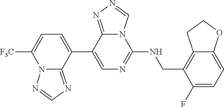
C1(C2=CC=C([F3C])N3C2=NC=N3)=CN=C(NCC2=C3C(=CC=C2F)OCC3)N2C1=NN=C2
